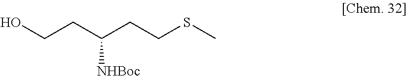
OCCC(CCSC)[NHBoc]
